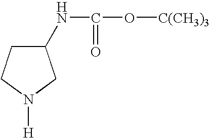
C1(NC(=O)O[C(CH3)3])CCN([H])C1
